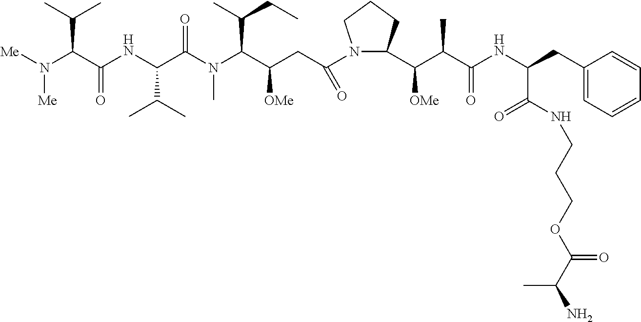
C(NC(C(C(C1N(C(CC(C(N(C(C(NC(C(N([Me])[Me])C(C)C)=O)C(C)C)=O)C)C(CC)C)[OMe])=O)CCC1)[OMe])C)=O)(CC1=CC=CC=C1)C(NCCCOC(C(N)C)=O)=O
